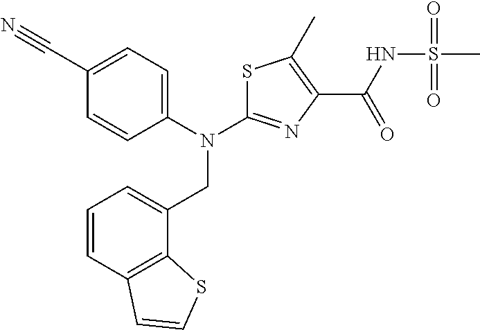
S1C(N(C2=CC=C(C#N)C=C2)CC2=CC=CC3=C2SC=C3)=NC(C(NS(C)(=O)=O)=O)=C1C
